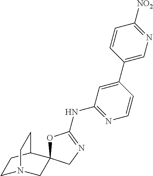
C1=CC(C2=CC(NC3=NCC4(O3)CN3CCC4CC3)=NC=C2)=CN=C1[NO2]
